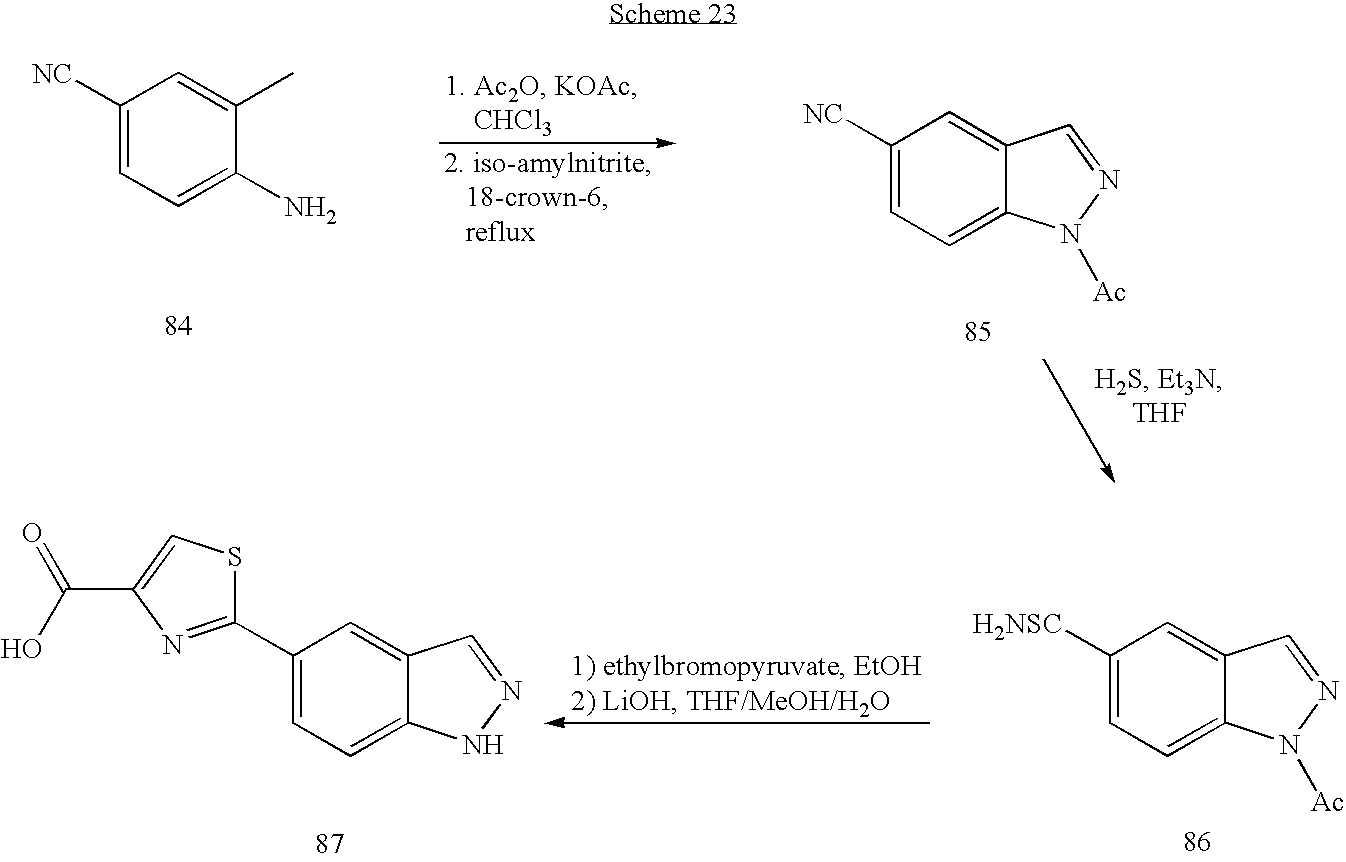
C1([NC])=CC=C(N)C(C)=C1.C1([NC])=CC=C2C(=C1)C=NN2[Ac].C1([H2NSC])=CC=C2C(=C1)C=NN2[Ac].C1(C2=NC(C(=O)O)=CS2)=CC=C2C(=C1)C=NN2
